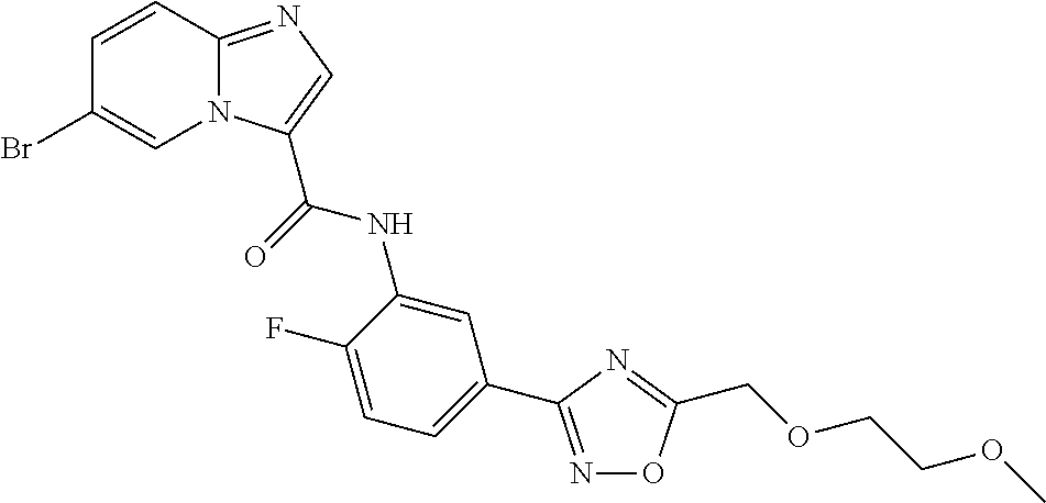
C1(Br)=CN2C(=NC=C2C(=O)NC2=CC(C3=NOC(COCCOC)=N3)=CC=C2F)C=C1
